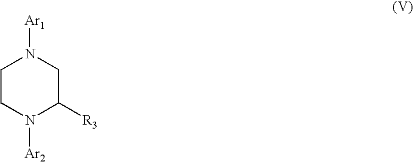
C1CN([Ar2])C([R3])CN1[Ar1]
